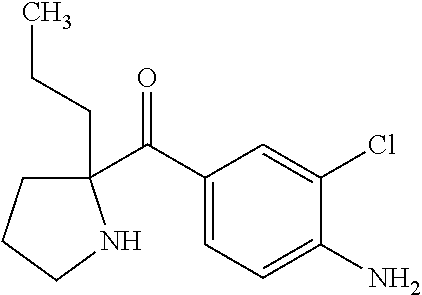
C1(C(C2=CC=C(N)C(Cl)=C2)=O)(CCC)CCCN1
